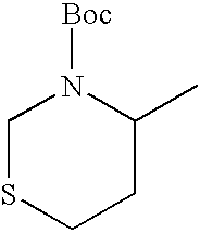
C1SCCC(C)N1[Boc]
